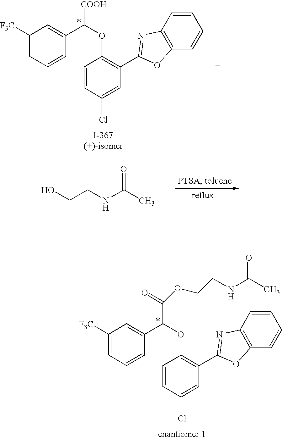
C1([F3C])=CC=CC(C(C(OCCNC(C)=O)=O)OC2=C(C3=NC4=C(O3)C=CC=C4)C=C(Cl)C=C2)=C1.C1([F3C])=CC=CC(C([COOH])OC2=C(C3=NC4=C(O3)C=CC=C4)C=C(Cl)C=C2)=C1.OCCNC(C)=O
